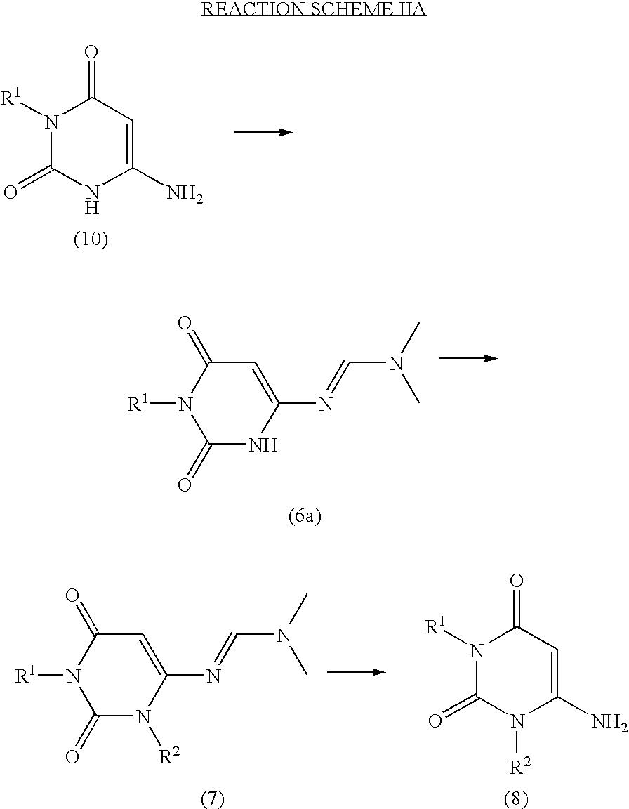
N1([R1])C(=O)NC(N)=CC1=O.N1([R1])C(=O)NC(N=CN(C)C)=CC1=O.N1([R1])C(=O)N([R2])C(N=CN(C)C)=CC1=O.N1([R1])C(=O)N([R2])C(N)=CC1=O
